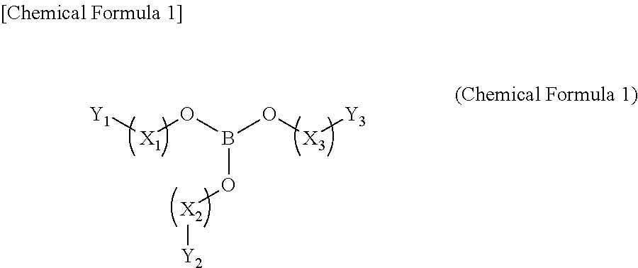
[Y1][X1]OB(O[X3][Y3])O[X2][Y2]
